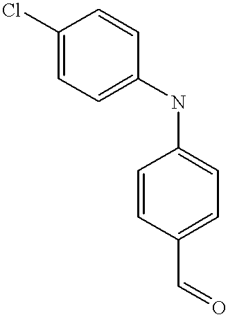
C1=CC(C=O)=CC=C1NC1=CC=C(Cl)C=C1
